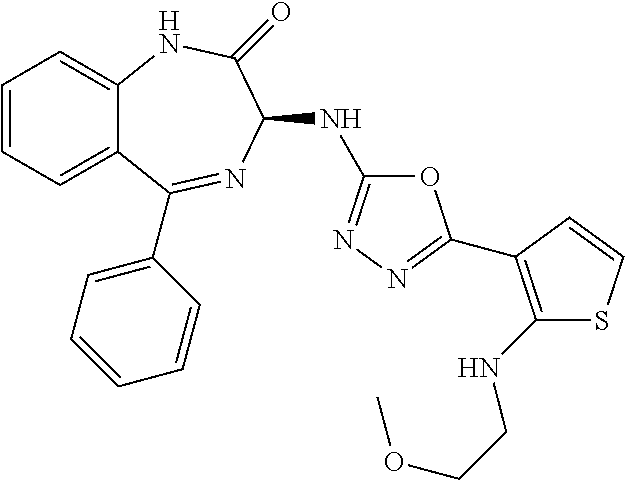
C1=CC=C2C(=C1)NC(=O)C(NC1=NN=C(C3=C(NCCOC)SC=C3)O1)N=C2C1=CC=CC=C1
